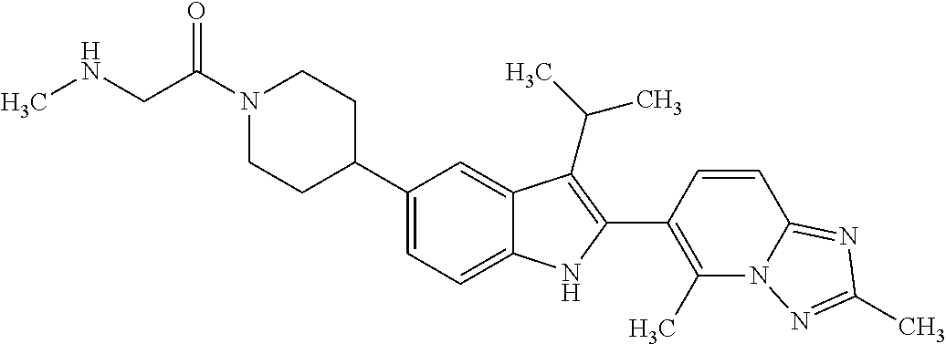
C(N1CCC(C2=CC=C3C(=C2)C(C(C)C)=C(C2=C(C)N4C(=NC(C)=N4)C=C2)N3)CC1)(CNC)=O
